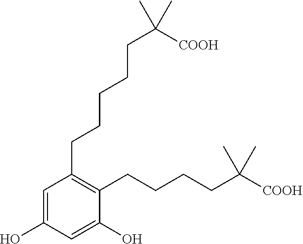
C1(O)=CC(CCCCCC(C)(C)[COOH])=C(CCCCC(C)(C)[COOH])C(O)=C1
